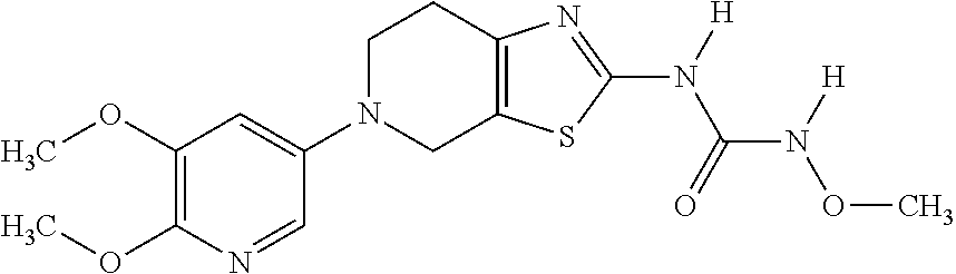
C1(OC)=C(OC)N=CC(N2CC3=C(CC2)N=C(N([H])C(=O)N([H])OC)S3)=C1
